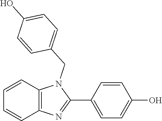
C12=C(C=CC=C1)N(CC1=CC=C(O)C=C1)C(C1=CC=C(O)C=C1)=N2
